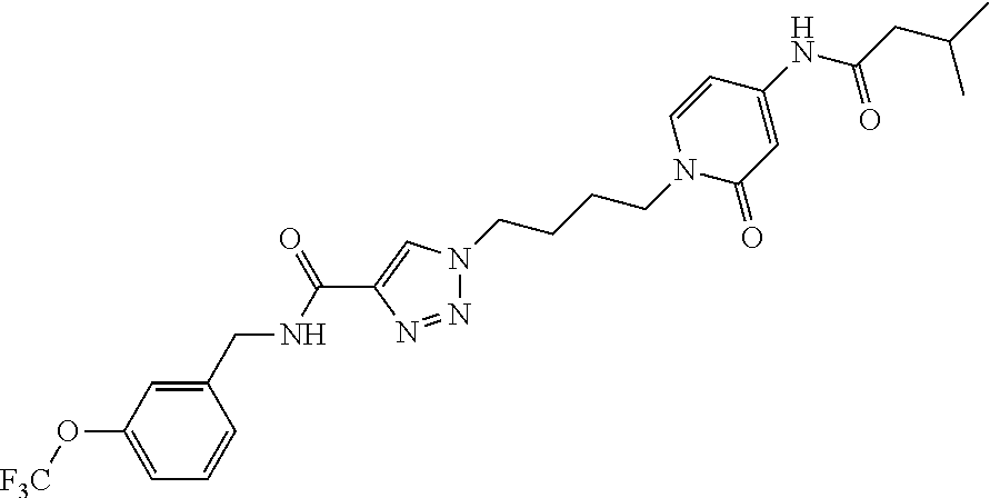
C1(CNC(=O)C2=CN(CCCCN3C(=O)C=C(NC(CC(C)C)=O)C=C3)N=N2)=CC(O[F3C])=CC=C1
